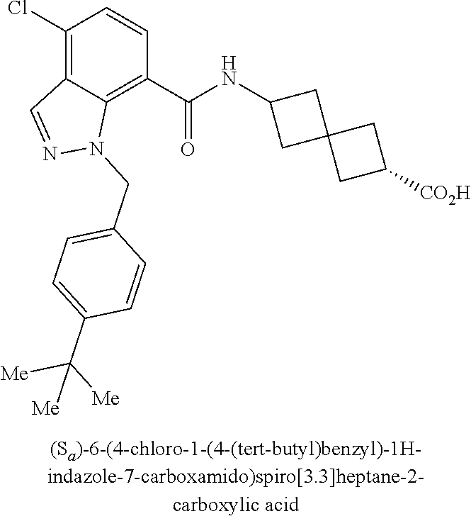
C1(Cl)=C2C(=C(C(NC3CC4(C3)CC([CO2H])C4)=O)C=C1)N(CC1=CC=C(C([Me])([Me])[Me])C=C1)N=C2
